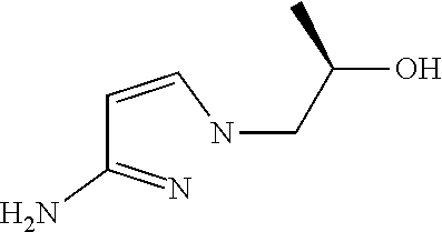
C(C(O)C)NC=CC(=N)N
